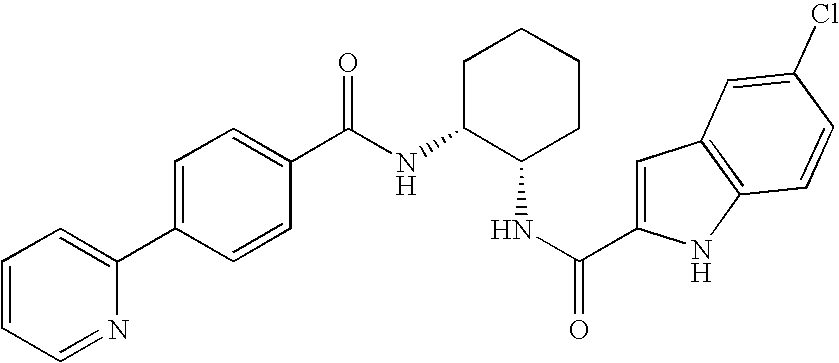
N(C1C(NC(=O)C2=CC3=C(N2)C=CC(Cl)=C3)CCCC1)C(C1=CC=C(C2=CC=CC=N2)C=C1)=O
